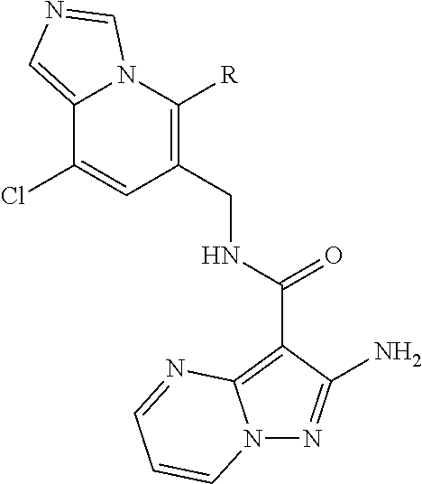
C12=CN=CN1C([R])=C(CNC(C1=C3N(N=C1N)C=CC=N3)=O)C=C2Cl
